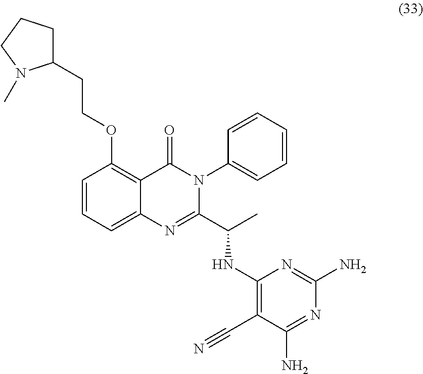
C1=CC=C2C(=C1OCCC1CCCN1C)C(=O)N(C1=CC=CC=C1)C(C(C)NC1=C(C#N)C(N)=NC(N)=N1)=N2
